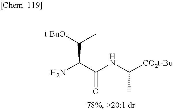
C(C(=O)NC(C)[CO2t-Bu])(N)C(C)[t-BuO]
